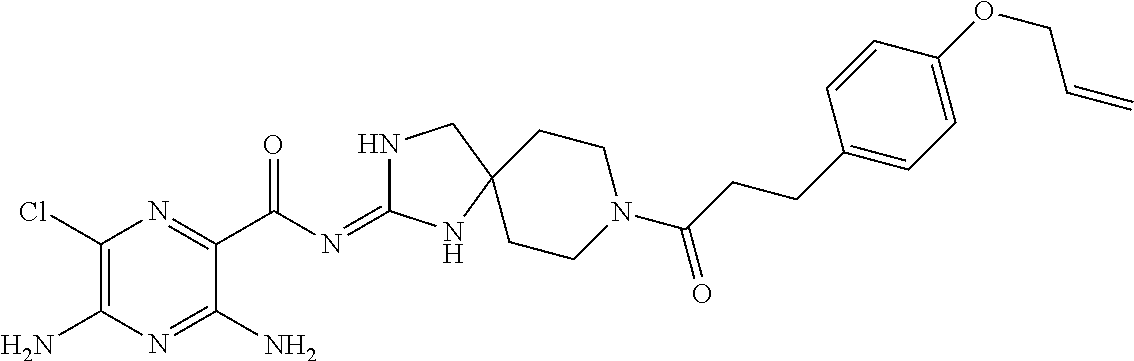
C1(Cl)=C(N)N=C(N)C(C(N=C2NCC3(N2)CCN(C(CCC2=CC=C(OCC=C)C=C2)=O)CC3)=O)=N1
